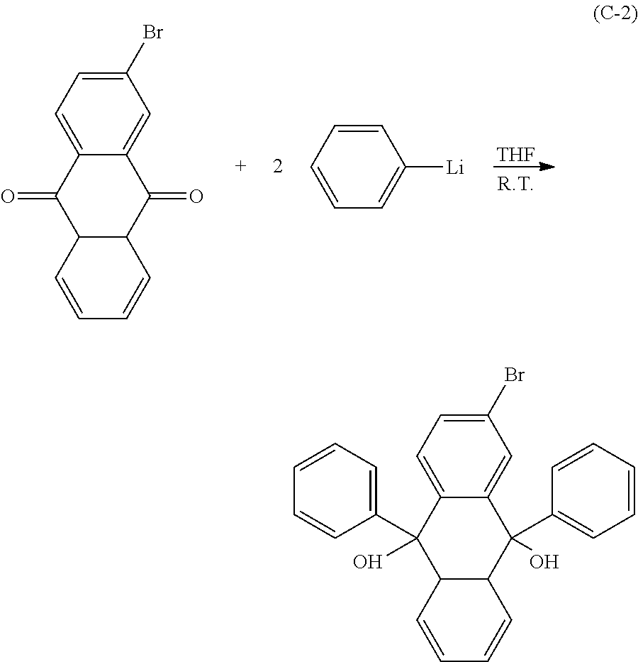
C1(Br)=CC=C2C(=C1)C(=O)C1C(C2=O)C=CC=C1.C1=CC=CC=C1[Li].[THF].C1(Br)=CC=C2C(=C1)C(C1=CC=CC=C1)(O)C1C(C2(C2=CC=CC=C2)O)C=CC=C1
